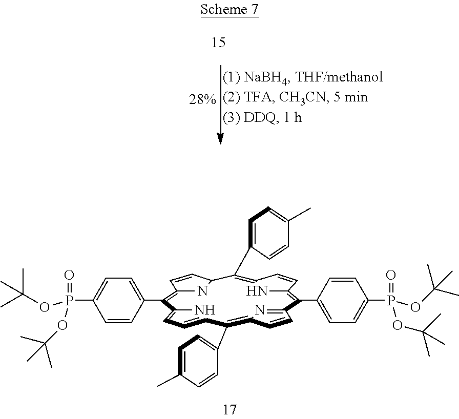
C1=C(C2=C3N=C(C=C3)C(C3=CC=C(P(OC(C)(C)C)(=O)OC(C)(C)C)C=C3)=C3NC(=C(C4=CC=C(C)C=C4)C4=NC(=C(C5=CC=C(P(=O)(OC(C)(C)C)OC(C)(C)C)C=C5)C5=CC=C2N5)C=C4)C=C3)C=CC(C)=C1
